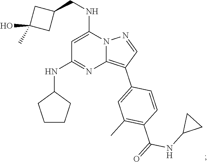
C1=C(NCC2CC(O)(C)C2)N2C(=C(C3=CC(C)=C(C(=O)NC4CC4)C=C3)C=N2)N=C1NC1CCCC1
